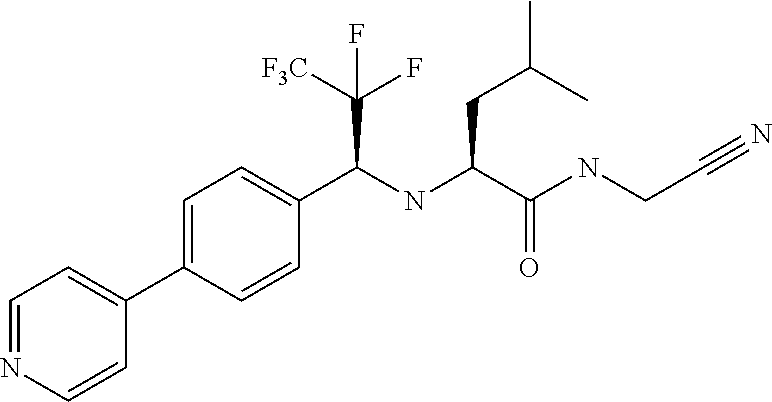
C1=C(C2=CC=NC=C2)C=CC(C(NC(C(NCC#N)=O)CC(C)C)C(F)([F3C])F)=C1
